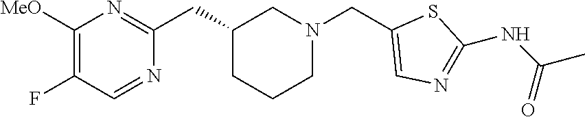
C1([MeO])=C(F)C=NC(CC2CCCN(CC3=CN=C(NC(C)=O)S3)C2)=N1
